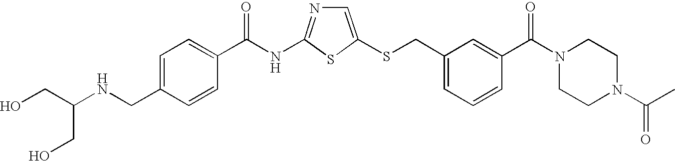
C1=C(SCC2=CC=CC(C(N3CCN(C(=O)C)CC3)=O)=C2)SC(NC(=O)C2=CC=C(CNC(CO)CO)C=C2)=N1
